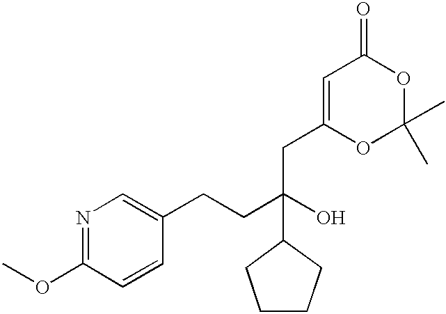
N1=C(OC)C=CC(CCC(O)(C2CCCC2)CC2=CC(=O)OC(C)(C)O2)=C1
